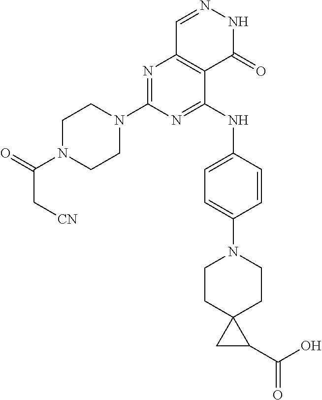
N1=C(N2CCN(C(=O)C[CN])CC2)N=C(NC2=CC=C(N3CCC4(CC3)CC4C(O)=O)C=C2)C2=C1C=NNC2=O
